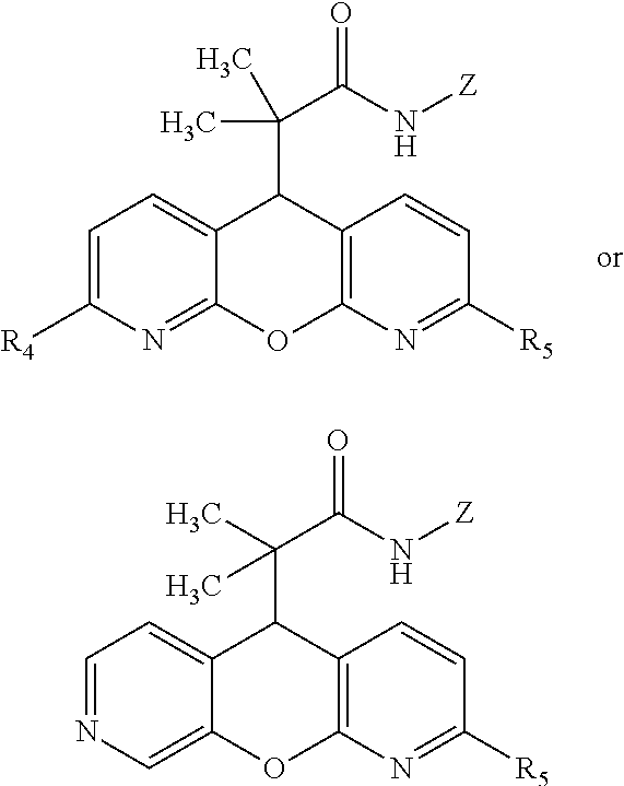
C1=C([R4])N=C2C(=C1)C(C(C)(C)C(N[Z])=O)C1=C(O2)N=C([R5])C=C1.C1=NC=C2C(=C1)C(C(C)(C)C(N[Z])=O)C1=C(O2)N=C([R5])C=C1
